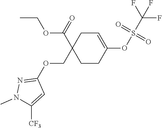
C1C(C(OCC)=O)(COC2=NN(C)C([CF3])=C2)CCC(OS(=O)(=O)C(F)(F)F)=C1
